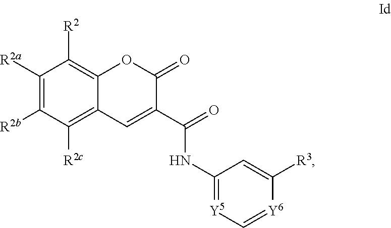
C1([R2a])=C([R2b])C([R2c])=C2C(=C1[R2])OC(=O)C(C(NC1=[Y5]C=[Y6]C([R3])=C1)=O)=C2
